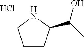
C1CC(C(C)O)NC1.Cl
